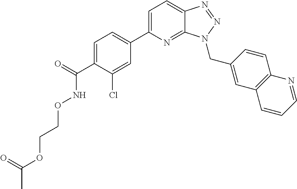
C1=C(C2=CC=C(C(=O)NOCCOC(C)=O)C(Cl)=C2)N=C2C(=C1)N=NN2CC1=CC2=C(C=C1)N=CC=C2
